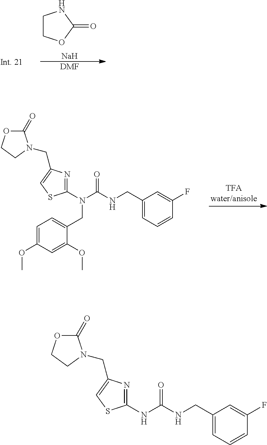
C1COC(=O)N1.[Na].[DMF].C1=C(OC)C=C(OC)C(CN(C(NCC2=CC=CC(F)=C2)=O)C2=NC(CN3C(=O)OCC3)=CS2)=C1.N(C(NCC1=CC=CC(F)=C1)=O)C1=NC(CN2C(=O)OCC2)=CS1
